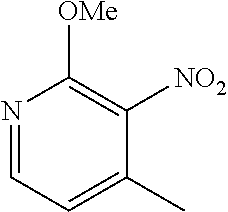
N1=CC=C(C)C([NO2])=C1[OMe]
